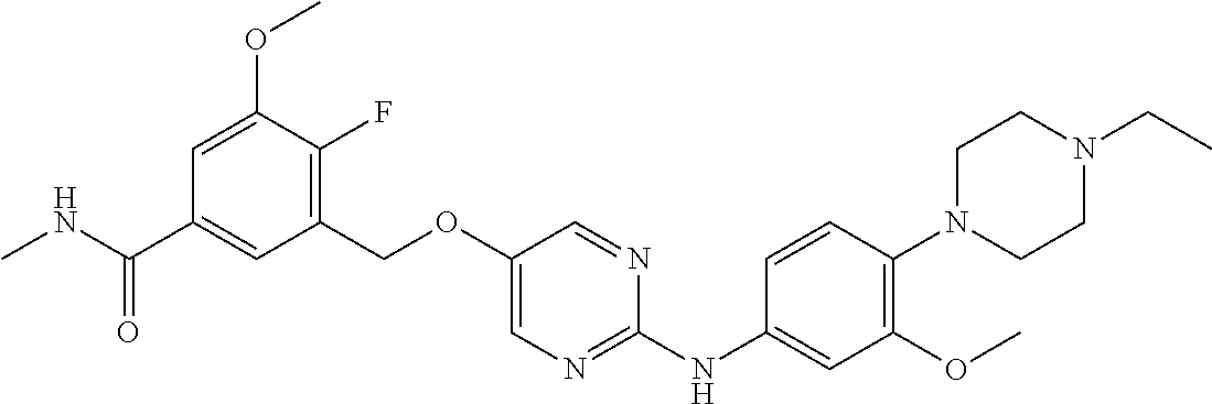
C1(COC2=CN=C(NC3=CC(OC)=C(N4CCN(CC)CC4)C=C3)N=C2)=C(F)C(OC)=CC(C(NC)=O)=C1
